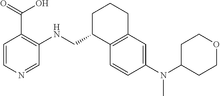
C1=CN=CC(NCC2C3=C(CCC2)C=C(N(C2CCOCC2)C)C=C3)=C1C(=O)O
